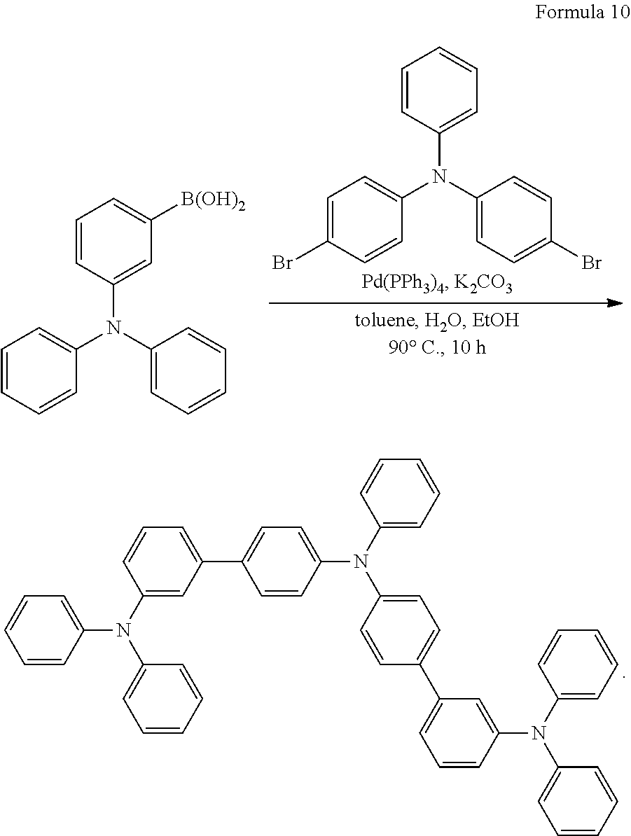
C1(N(C2=CC=CC=C2)C2=CC=CC=C2)=CC([B(OH)2])=CC=C1.C1(N(C2=CC=C(Br)C=C2)C2=CC=C(Br)C=C2)=CC=CC=C1.C1=C(C2=CC=C(N(C3=CC=CC=C3)C3=CC=C(C4=CC=CC(N(C5=CC=CC=C5)C5=CC=CC=C5)=C4)C=C3)C=C2)C=C(N(C2=CC=CC=C2)C2=CC=CC=C2)C=C1
